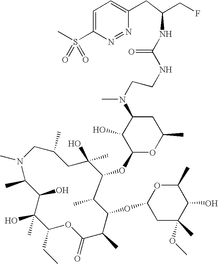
N1(C)CC(C)CC(O)(C)C(OC2OC(C)CC(N(C)CCNC(=O)NC(CF)CC3=CC=C(S(=O)(=O)C)N=N3)C2O)C(C)C(OC2CC(C)(OC)C(O)C(C)O2)C(C)C(=O)OC(CC)C(O)(C)C(O)C1C
